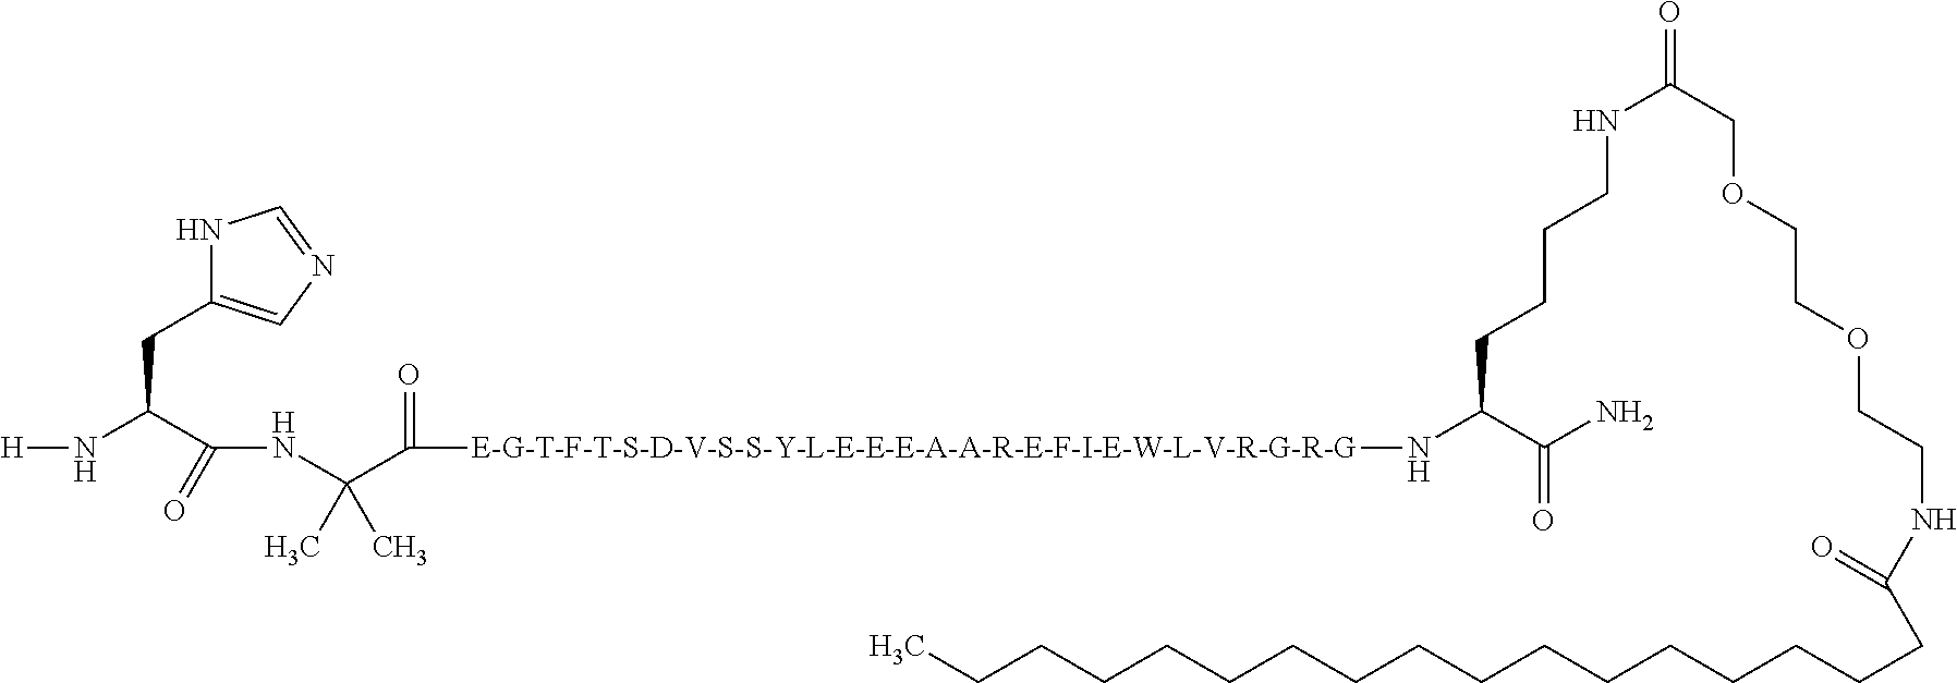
N1C(CC(N[H])C(NC(C)(C([E-G-T-F-T-S-D-V-S-S-Y-L-E-E-E-A-A-R-E-F-I-E-W-L-V-R-G-R-G]NC(CCCCNC(COCCOCCNC(=O)CCCCCCCCCCCCCCCCC)=O)C(N)=O)=O)C)=O)=CN=C1
